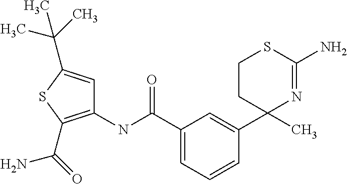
C1CC(C)(C2=CC(C(NC3=C(C(=O)N)SC(C(C)(C)C)=C3)=O)=CC=C2)N=C(N)S1
